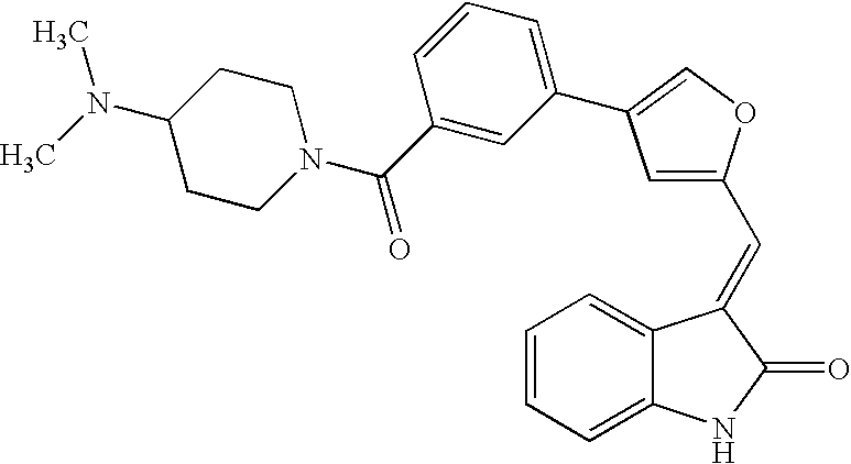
C1=CC=C2C(=C1)C(=CC1=CC(C3=CC=CC(C(=O)N4CCC(N(C)C)CC4)=C3)=CO1)C(=O)N2
